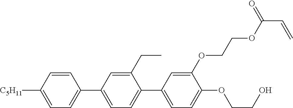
C1=CC([C5H11])=CC=C1C1=CC=C(C2=CC=C(OCCO)C(OCCOC(=O)C=C)=C2)C(CC)=C1
